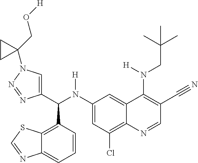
C1(N(C(C2=CN(C3(CO[H])CC3)N=N2)C2=C3C(=CC=C2)N=CS3)[H])=CC(Cl)=C2C(=C1)C(N(CC(C)(C)C)[H])=C(C#N)C=N2
